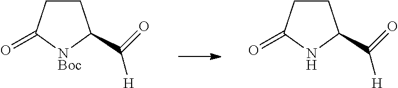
C1CC(=O)[NBoc]C1C(=O)[H].C1CC(=O)NC1C(=O)[H]
